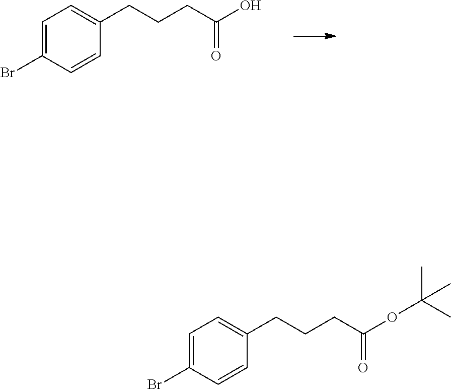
C1=C(Br)C=CC(CCCC(=O)O)=C1.C1=C(Br)C=CC(CCCC(=O)OC(C)(C)C)=C1
